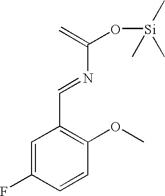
C1=C(F)C=CC(OC)=C1C=NC(O[Si](C)(C)C)=C
